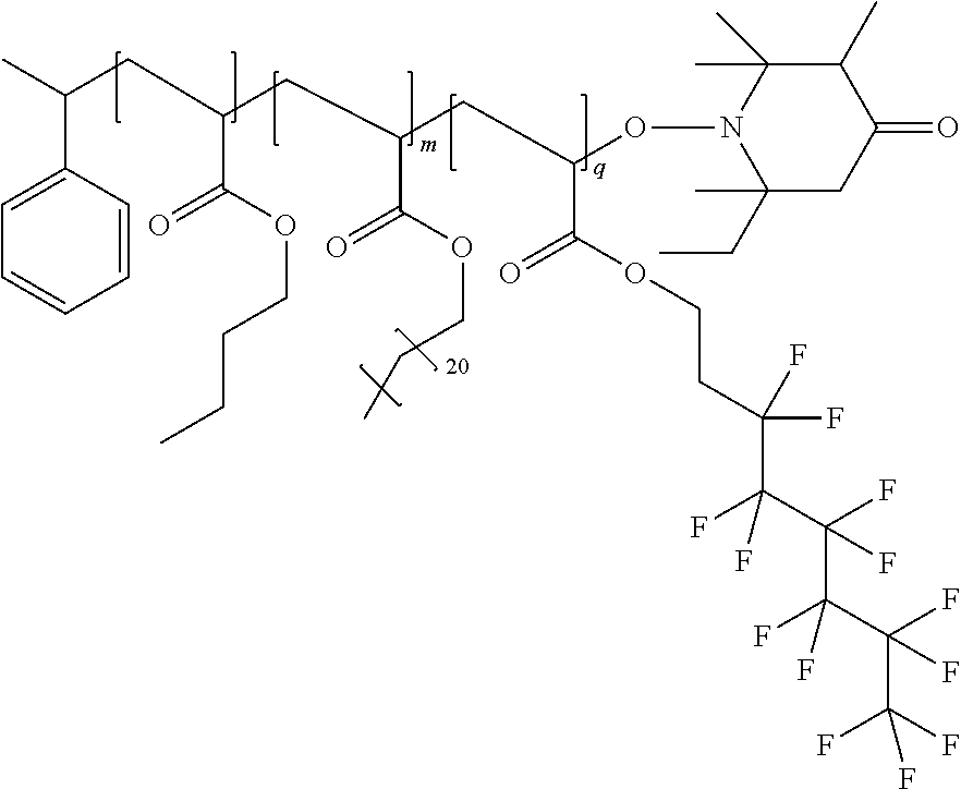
C1=C(C(C)CC(CC(CC(ON2C(C)(CC)CC(=O)C(C)C2(C)C)C(OCCC(F)(F)C(F)(F)C(F)(C(C(F)(C(F)(F)F)F)(F)F)F)=O)C(OCCC)=O)C(OCCCC)=O)C=CC=C1
